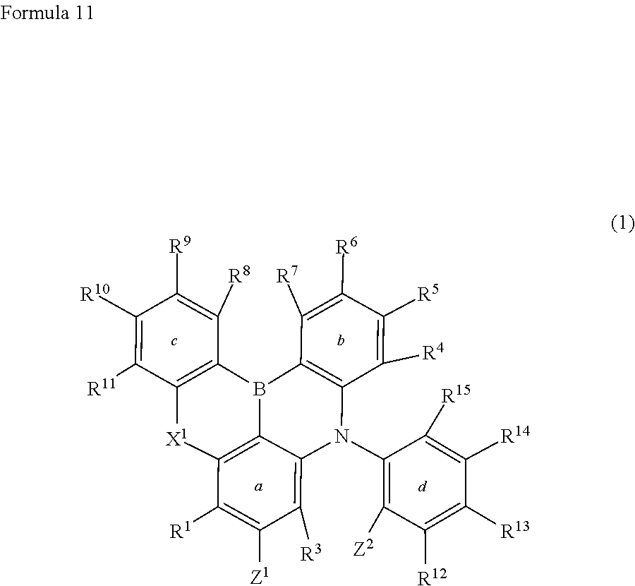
C12=C(N(C3=C([Z2])C([R12])=C([R13])C([R14])=C3[R15])C3=C([R3])C([Z1])=C([R1])C4=C3B1C1=C(C([R11])=C([R10])C([R9])=C1[R8])[X1]4)C([R4])=C([R5])C([R6])=C2[R7]
